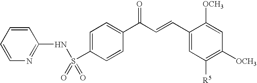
C1=CN=C(NS(C2=CC=C(C(=O)C=CC3=CC([R5])=C([OCH3])C=C3[OCH3])C=C2)(=O)=O)C=C1
